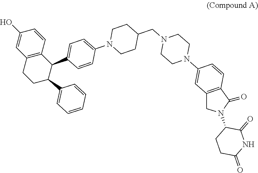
C12=C(C=CC(O)=C1)C(C1=CC=C(N3CCC(CN4CCN(C5=CC6=C(C=C5)C(=O)N(C5CCC(=O)NC5=O)C6)CC4)CC3)C=C1)C(C1=CC=CC=C1)CC2
